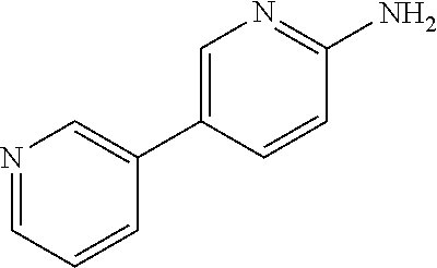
N1=CC=CC(C2=CN=C(N)C=C2)=C1
